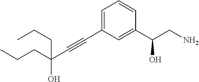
C1=C(C#CC(CCC)(O)CCC)C=C(C(CN)O)C=C1
